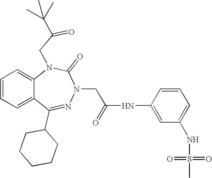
C1=CC=C2C(=C1)N(CC(=O)C(C)(C)C)C(=O)N(CC(NC1=CC(NS(=O)(=O)C)=CC=C1)=O)N=C2C1CCCCC1
